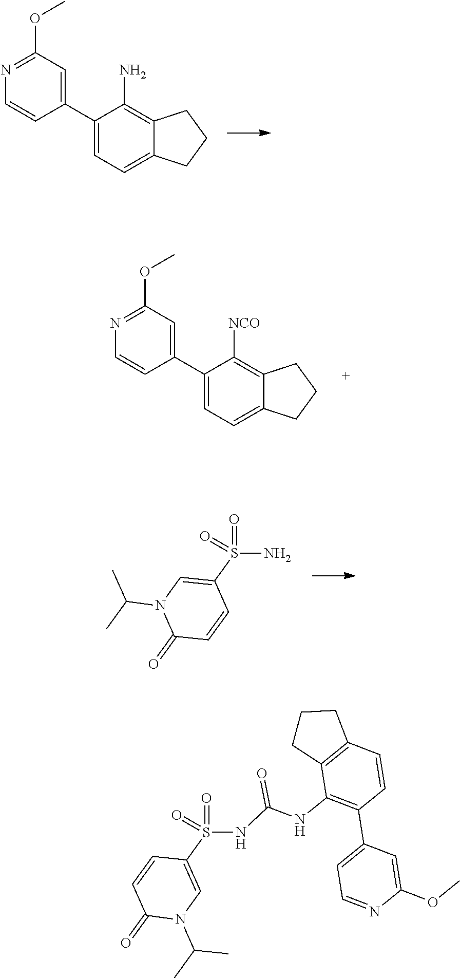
C1(C2=CC(OC)=NC=C2)=CC=C2C(=C1N)CCC2.C1(C2=CC(OC)=NC=C2)=CC=C2C(=C1[NCO])CCC2.O=S(=O)(C1=CN(C(C)C)C(=O)C=C1)N.C1=CC(C2=CC=NC(OC)=C2)=C(NC(=O)NS(=O)(=O)C2=CN(C(C)C)C(=O)C=C2)C2=C1CCC2
